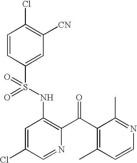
C1=CC(S(NC2=C(C(C3=C(C)C=CN=C3C)=O)N=CC(Cl)=C2)(=O)=O)=CC([CN])=C1Cl
